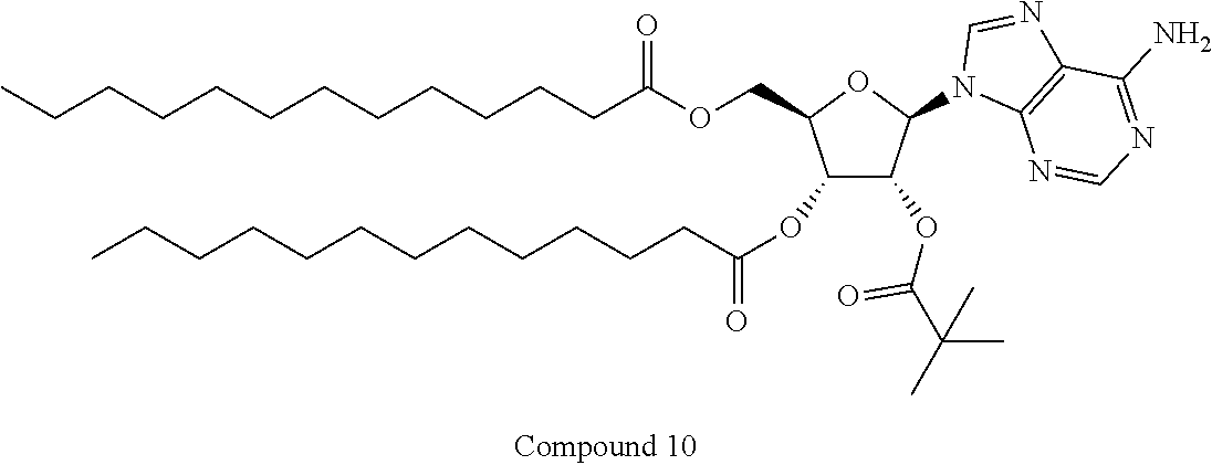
CCCCCCCCCCCCC(=O)OCC1C(OC(CCCCCCCCCCCC)=O)C(OC(C(C)(C)C)=O)C(N2C3=C(N=C2)C(N)=NC=N3)O1
